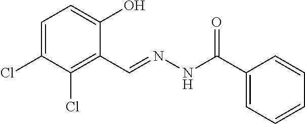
C1=C(Cl)C(Cl)=C(C=NNC(=O)C2=CC=CC=C2)C(O)=C1
